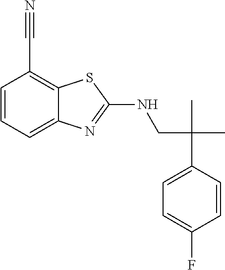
C(CNC1=NC2=CC=CC(C#N)=C2S1)(C1=CC=C(F)C=C1)(C)C
